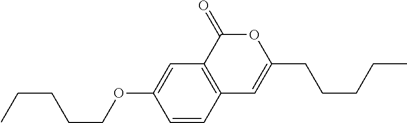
C1=CC2=C(C=C1OCCCCC)C(=O)OC(CCCCC)=C2
